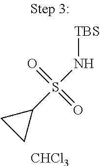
C1(S(N[TBS])(=O)=O)CC1.[CHCl3]
